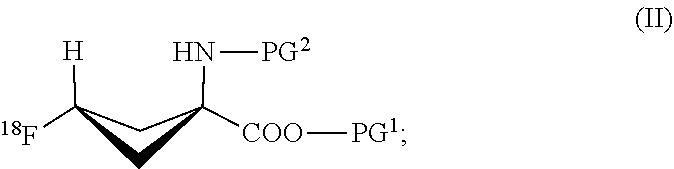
C1([H])([18F])CC(N[PG2])([COO][PG1])C1
